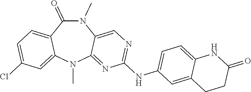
N1(C)C(=O)C2=CC=C(Cl)C=C2N(C)C2=NC(NC3=CC=C4C(=C3)CCC(=O)N4)=NC=C12
